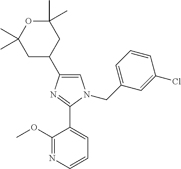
C1=C(C2CC(C)(C)OC(C)(C)C2)N=C(C2=CC=CN=C2OC)N1CC1=CC=CC(Cl)=C1
